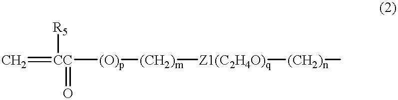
C=[CC]([R5])(=O)[(O)p][(CH2)m][Z1(C2H4O)q][(CH2)n]C
